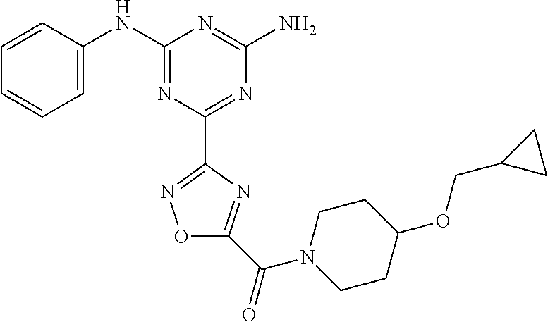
C1=CC(NC2=NC(C3=NOC(C(N4CCC(OCC5CC5)CC4)=O)=N3)=NC(N)=N2)=CC=C1
